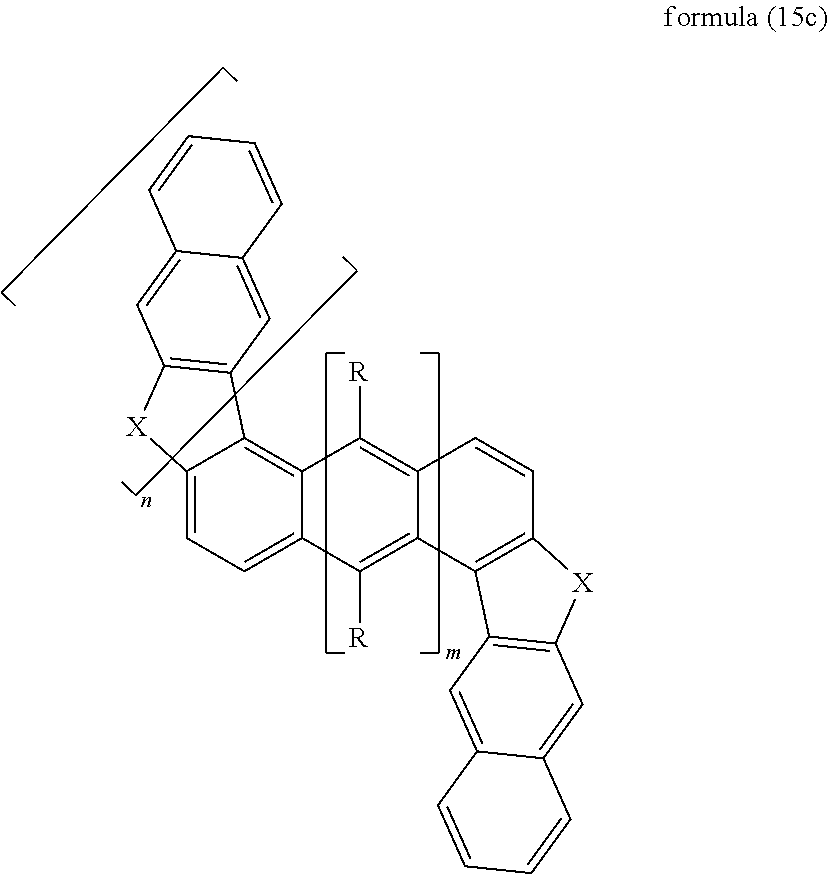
C12=CC=C3C(=C1C1=C([X]2)C=C2C(=C1)C=CC=C2)C([R])=C1C(=C3[R])C2=C(C=C1)[X]C1=C2C=C2C(=C1)C=CC=C2
